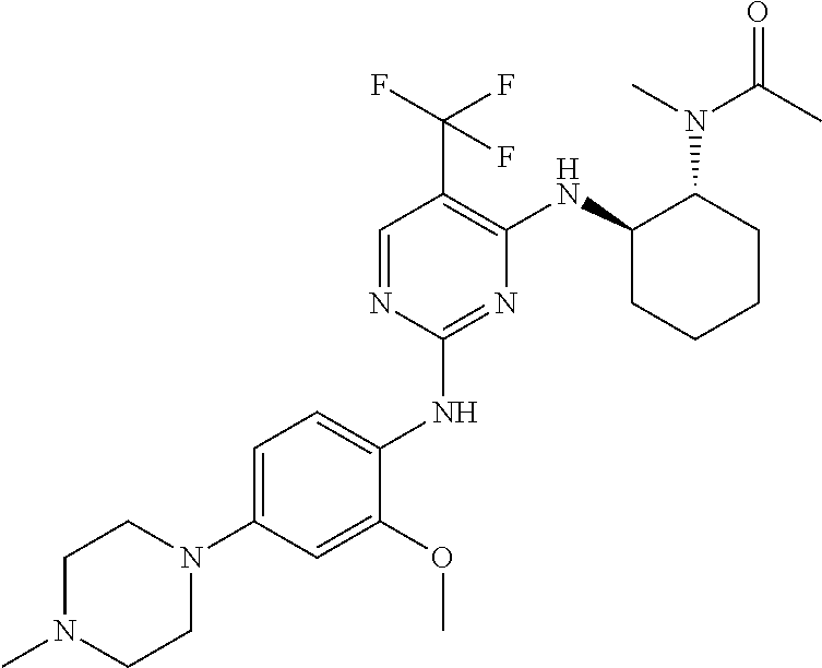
C1(NC2=CC=C(N3CCN(C)CC3)C=C2OC)=NC(NC2CCCCC2N(C(=O)C)C)=C(C(F)(F)F)C=N1
